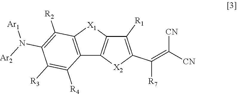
C12=C([X2]C(C(=C([CN])[CN])[R7])=C1[R1])C1=C([X1]2)C([R2])=C(N([Ar1])[Ar2])C([R3])=C1[R4]
